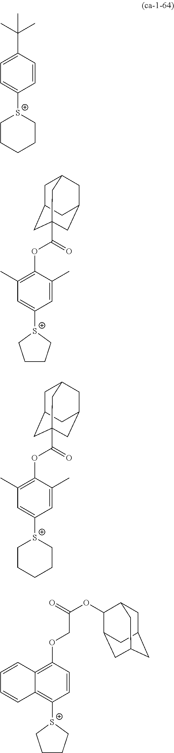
C1CCCC[S+]1C1=CC=C(C(C)(C)C)C=C1.[S+]1(C2=CC(C)=C(OC(=O)C34CC5CC(CC(C3)C5)C4)C(C)=C2)CCCC1.C1CCCC[S+]1C1=CC(C)=C(OC(=O)C23CC4CC(CC(C2)C4)C3)C(C)=C1.[S+]1(C2=C3C(=C(OCC(OC4C5CC6CC(CC4C6)C5)=O)C=C2)C=CC=C3)CCCC1
